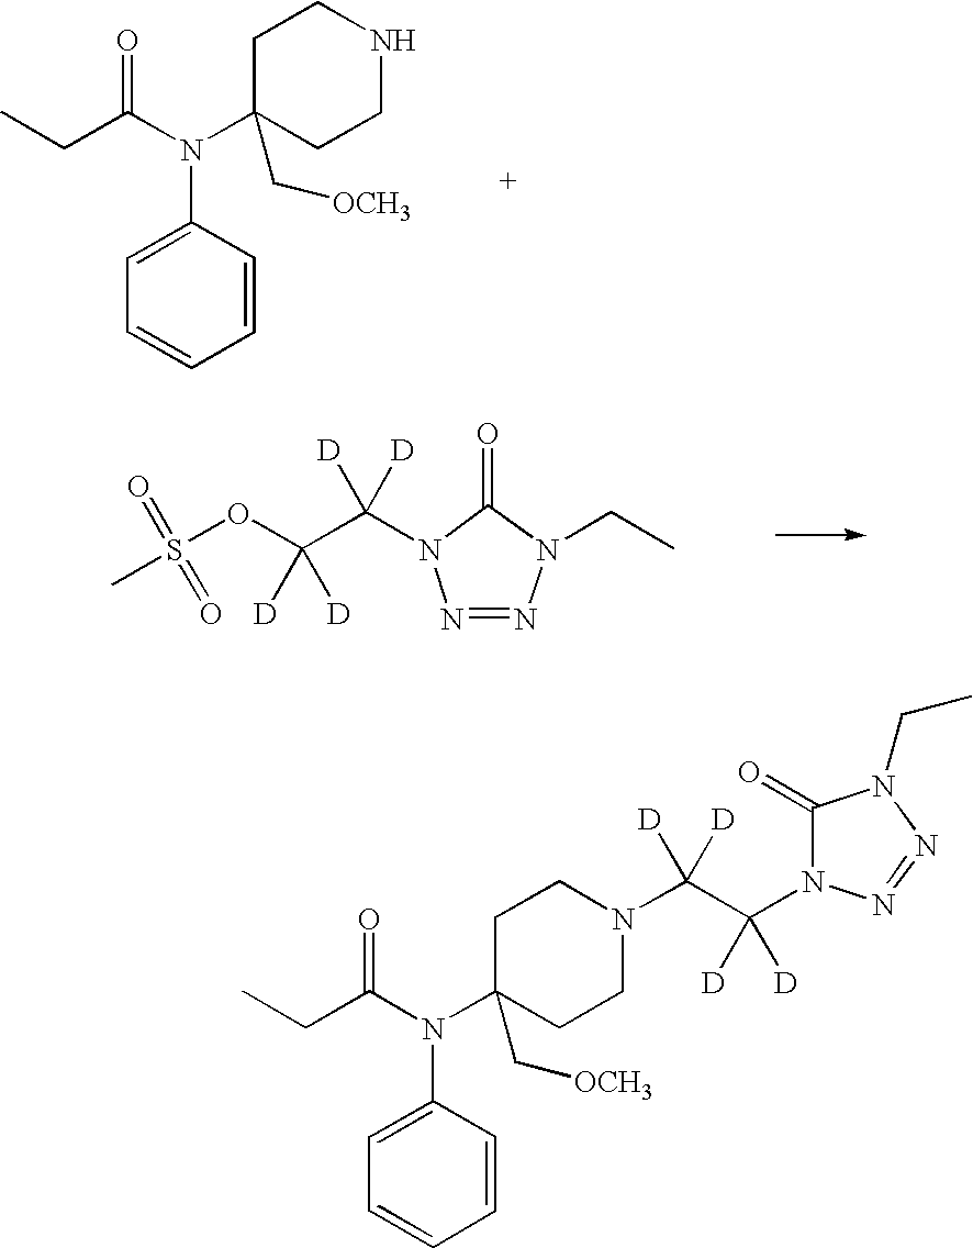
C1C(C[OCH3])(N(C(CC)=O)C2=CC=CC=C2)CCNC1.O(C(C([D])([D])N1N=NN(CC)C1=O)([D])[D])S(=O)(C)=O.C1C(C[OCH3])(N(C(CC)=O)C2=CC=CC=C2)CCN(C(C(N2C(=O)N(CC)N=N2)([D])[D])([D])[D])C1
